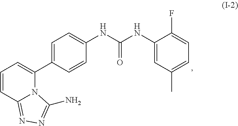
C1(C2=CC=C(NC(=O)NC3=CC(C)=CC=C3F)C=C2)=CC=CC2=NN=C(N)N12
